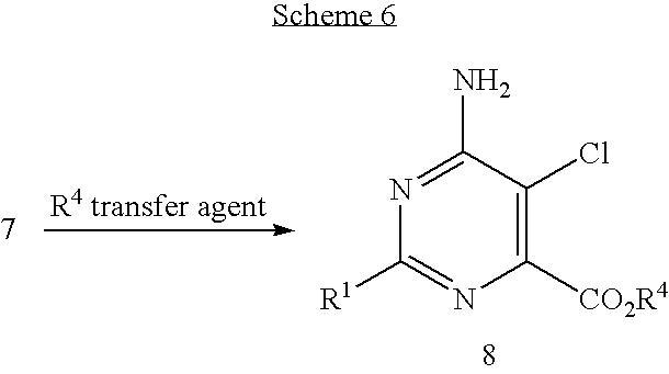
N1=C(N)C(Cl)=C([CO2R4])N=C1[R1].[R4 transfer agent]
